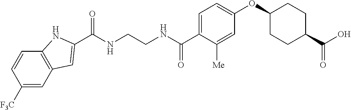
C1(C(NCCNC(C2=CC=C(OC3CCC(C(O)=O)CC3)C=C2[Me])=O)=O)=CC2=C(N1)C=CC([F3C])=C2
